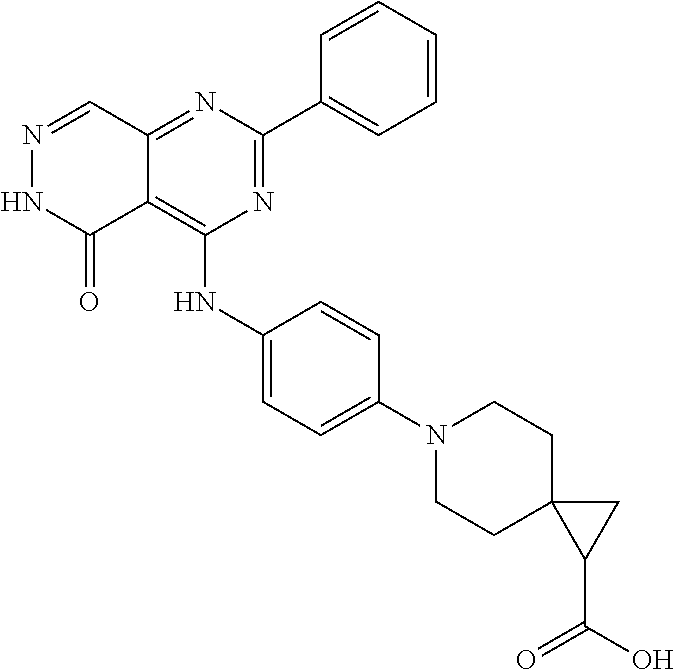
N1=CC2=NC(C3=CC=CC=C3)=NC(NC3=CC=C(N4CCC5(CC4)C(C(=O)O)C5)C=C3)=C2C(=O)N1
